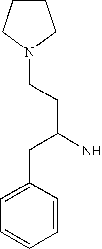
C(CC(N)CC1=CC=CC=C1)N1CCCC1
